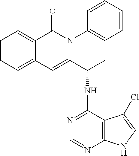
C1=CC=C2C(=C1C)C(=O)N(C1=CC=CC=C1)C(C(NC1=NC=NC3=C1C(Cl)=CN3)C)=C2
